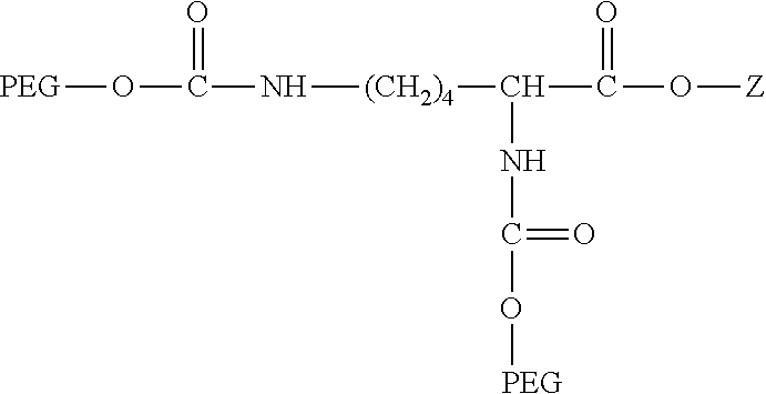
[PEG]OC(=O)N[(CH2)4]C(C(=O)O[Z])NC(=O)O[PEG]
